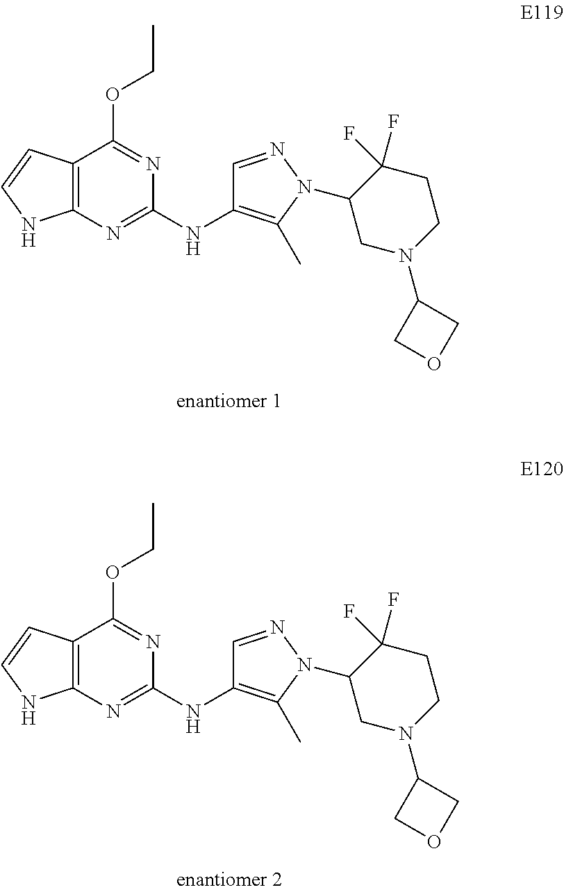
C12=C(NC=C1)N=C(NC1=C(C)N(C3CN(C4COC4)CCC3(F)F)N=C1)N=C2OCC.C12=C(NC=C1)N=C(NC1=C(C)N(C3CN(C4COC4)CCC3(F)F)N=C1)N=C2OCC
